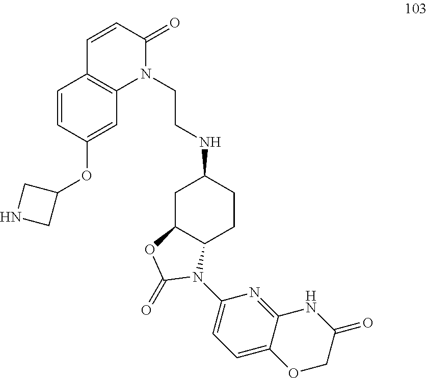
N(C1CC2C(CC1)N(C1=CC=C3C(=N1)NC(=O)CO3)C(=O)O2)CCN1C(=O)C=CC2=C1C=C(OC1CNC1)C=C2
